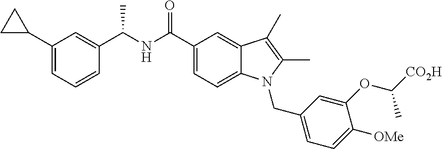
C1(C2CC2)=CC=CC(C(NC(C2=CC=C3C(=C2)C(C)=C(C)N3CC2=CC=C([OMe])C(OC([CO2H])C)=C2)=O)C)=C1
